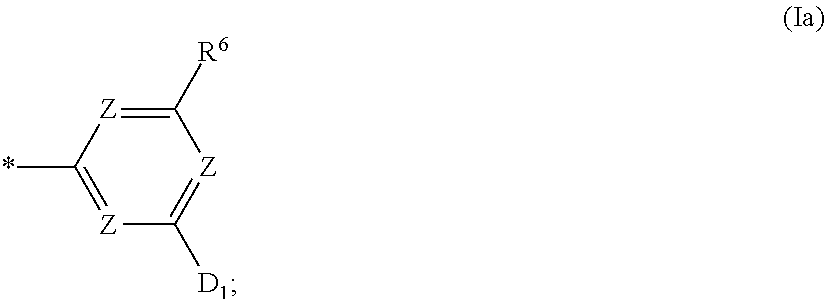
C1([R6])=[Z]C(*)=[Z]C([D1])=[Z]1
